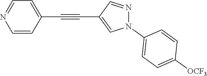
C1=CC(C#CC2=CN(C3=CC=C([OCF3])C=C3)N=C2)=CC=N1
